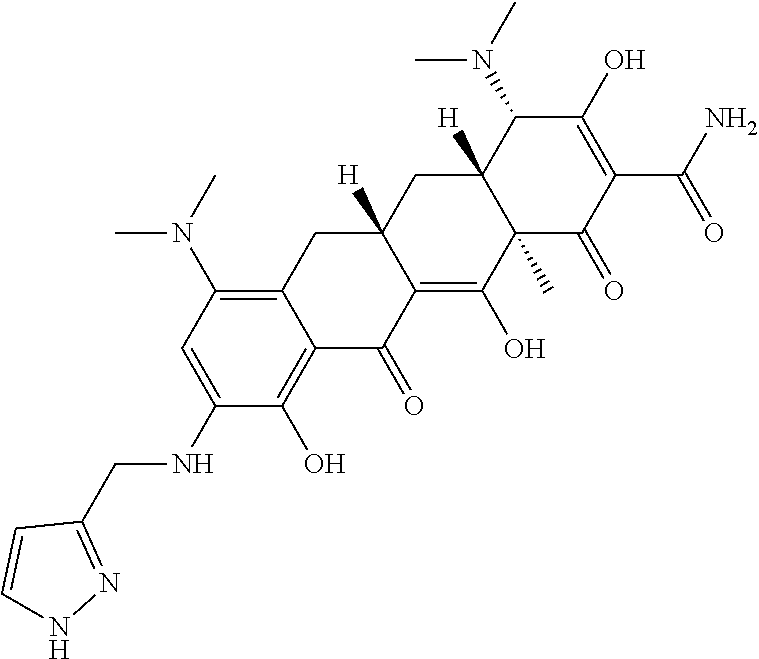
N(CC1=NNC=C1)C1=CC(N(C)C)=C2C(=C1O)C(=O)C1=C(O)C3(C)C([H])(CC1([H])C2)C(N(C)C)C(O)=C(C(=O)N)C3=O
